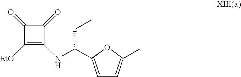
C1([EtO])=C(NC(CC)C2=CC=C(C)O2)C(=O)C1=O
